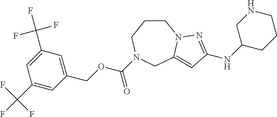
C1CCN(C(OCC2=CC(C(F)(F)F)=CC(C(F)(F)F)=C2)=O)CC2=CC(NC3CCCNC3)=NN12
